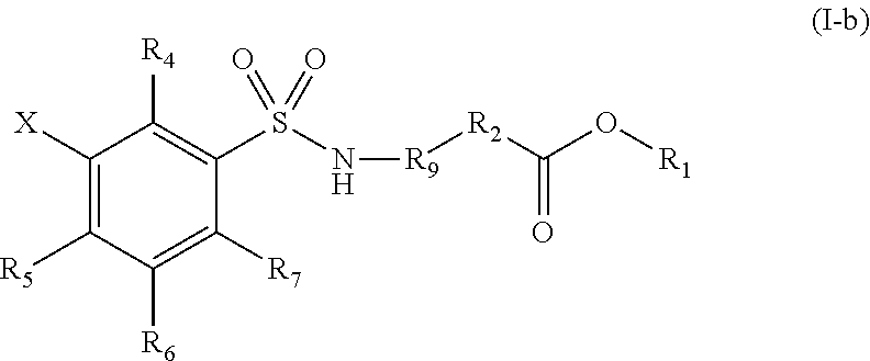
C1([X])=C([R5])C([R6])=C([R7])C(S(N[R9][R2]C(O[R1])=O)(=O)=O)=C1[R4]
